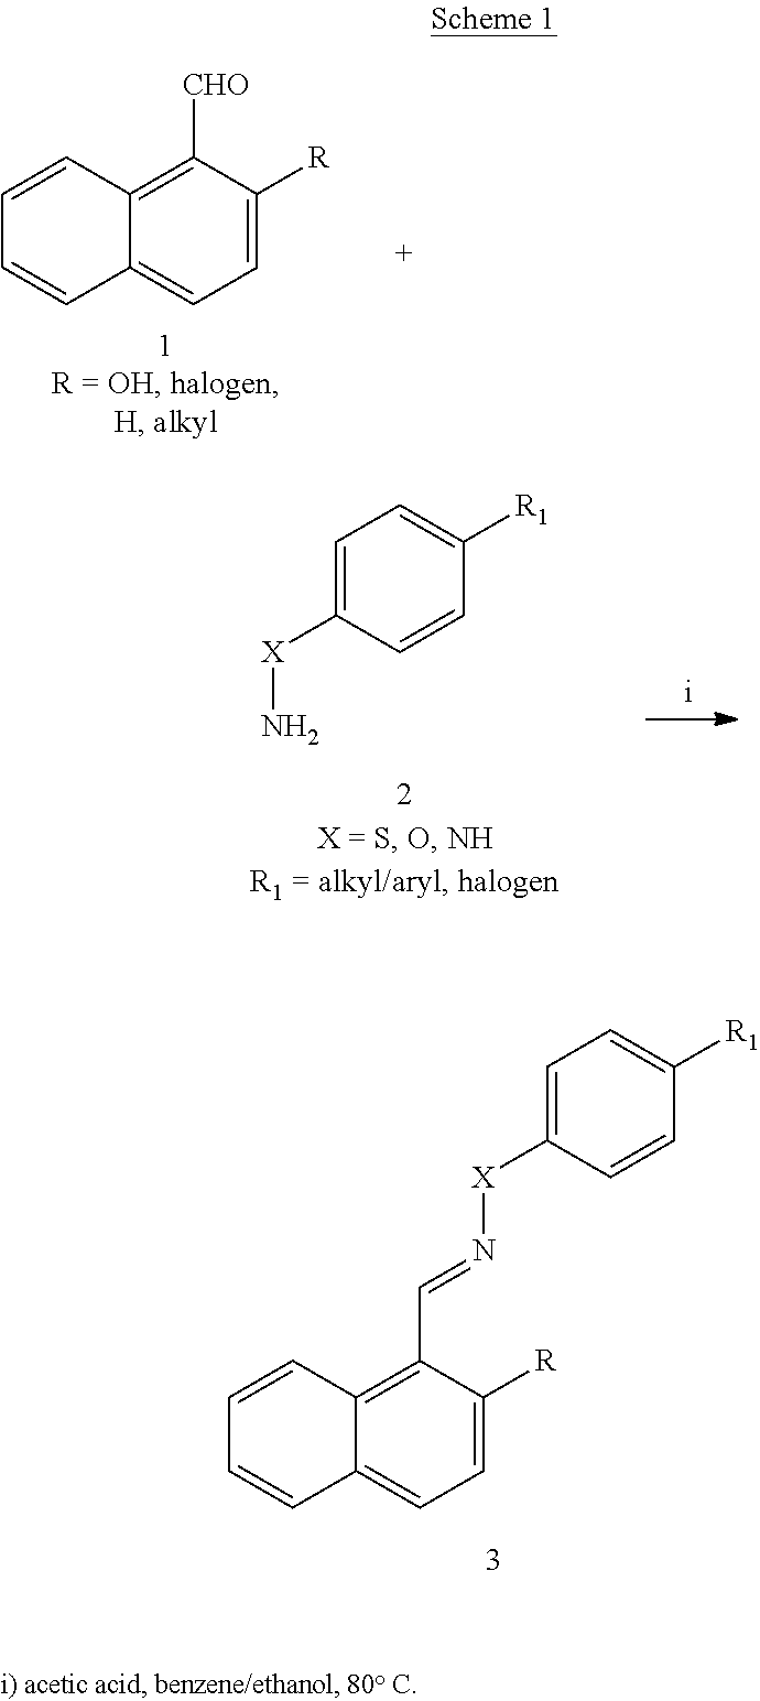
C1=C([X]N=CC2=C3C(=CC=C2[R])C=CC=C3)C=CC([R1])=C1.C1=CC2=C([CHO])C([R])=CC=C2C=C1.C1=C([X]N)C=CC([R1])=C1
